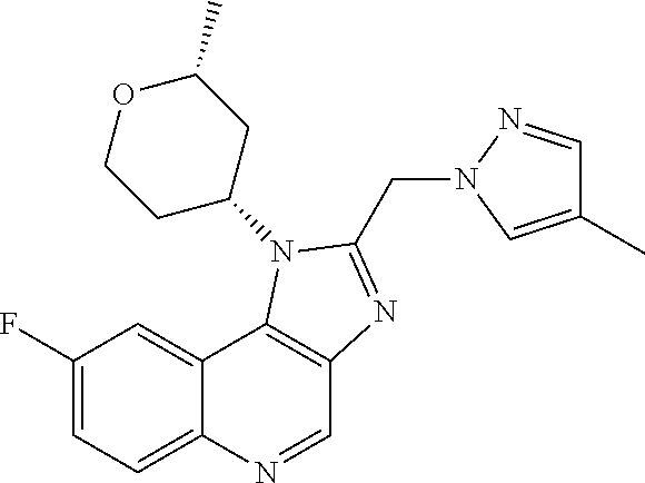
C1(F)=CC=C2C(=C1)C1=C(C=N2)N=C(CN2N=CC(C)=C2)N1C1CC(C)OCC1
